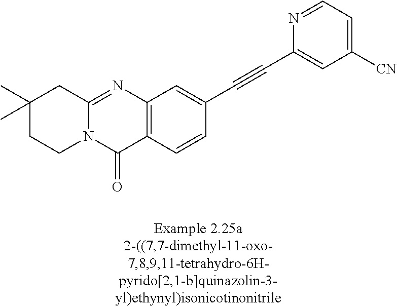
N12C(=NC3=C(C1=O)C=CC(C#CC1=CC([CN])=CC=N1)=C3)CC(C)(C)CC2
